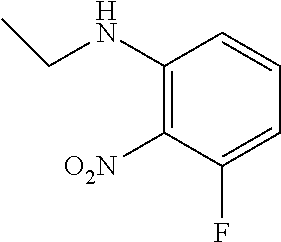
C1(NCC)=C([O2N])C(F)=CC=C1
